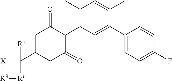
C1C(C2([R7])[X][R8][R6]2)CC(=O)C(C2=C(C)C=C(C)C(C3=CC=C(F)C=C3)=C2C)C1=O
